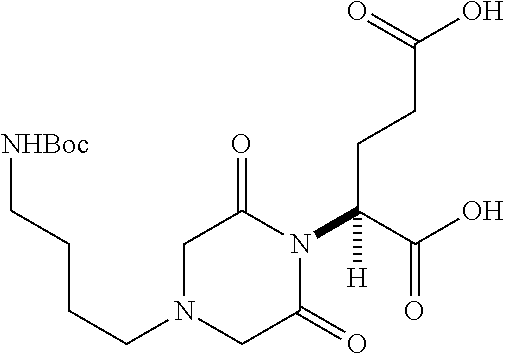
[NHBoc]CCCCN1CC(=O)N(C(CCC(O)=O)(C(=O)O)[H])C(=O)C1
